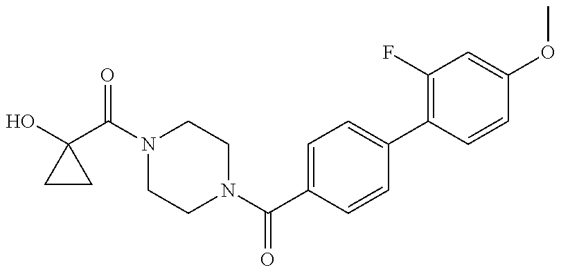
C1(O)(C(N2CCN(C(C3=CC=C(C4=C(F)C=C(OC)C=C4)C=C3)=O)CC2)=O)CC1
